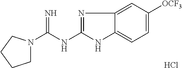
Cl.N(C(N1CCCC1)=N)C1=NC2=CC([OCF3])=CC=C2N1
